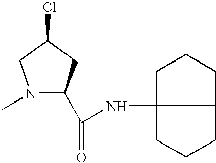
N1(C)C(C(=O)NC23CCCC2CCC3)CC(Cl)C1
